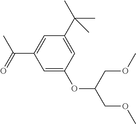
C1=C(OC(COC)COC)C=C(C(C)(C)C)C=C1C(=O)C
